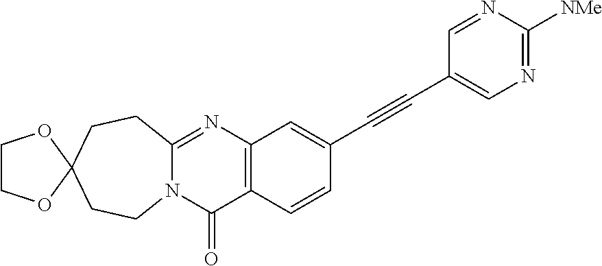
N12C(=NC3=C(C1=O)C=CC(C#CC1=CN=C([NMe])N=C1)=C3)CCC1(CC2)OCCO1
